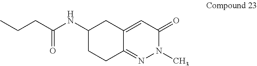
CCCC(NC1CCC2=NN(C)C(=O)C=C2C1)=O
